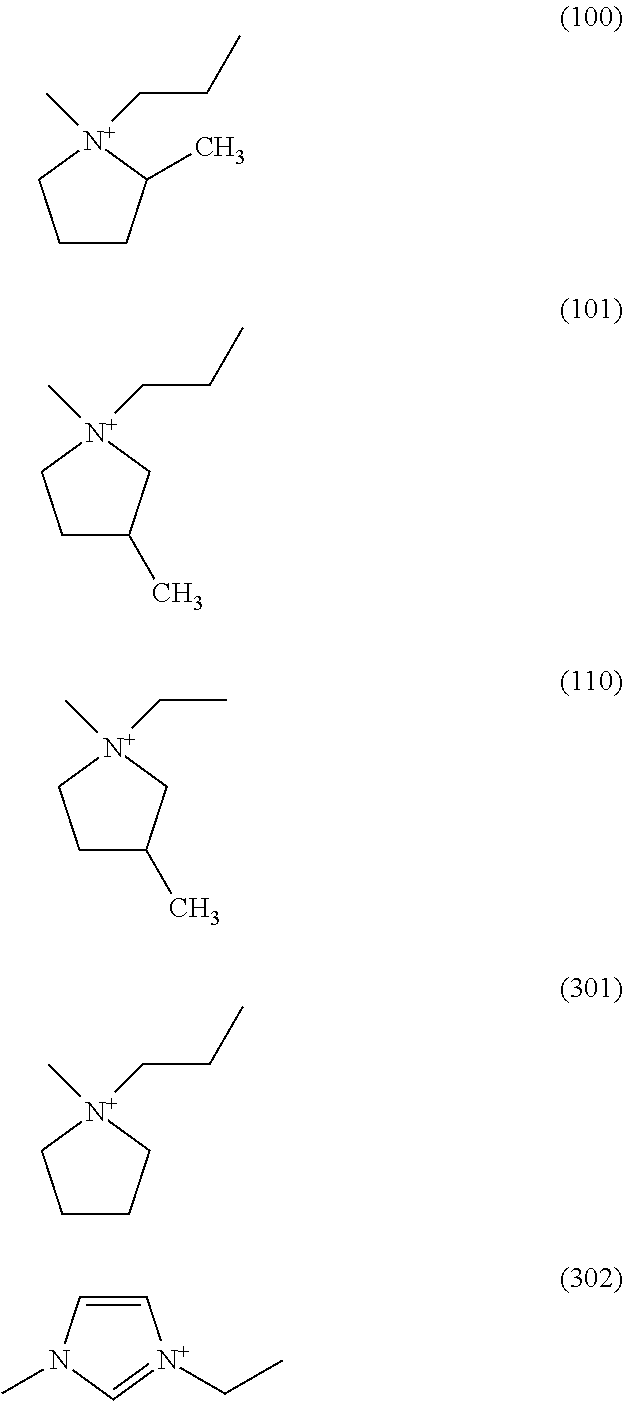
C1CC(C)[N+](C)(CCC)C1.C1C(C)C[N+](C)(CCC)C1.C1C(C)C[N+](C)(CC)C1.C1CC[N+](C)(CCC)C1.C1=CN(C)C=[N+]1CC
